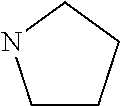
C1CCCN1
